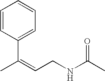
C1(C(=CCNC(C)=O)C)=CC=CC=C1
